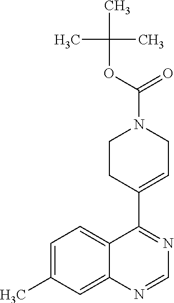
CC(OC(=O)N1CCC(C2=NC=NC3=CC(C)=CC=C32)=CC1)(C)C
